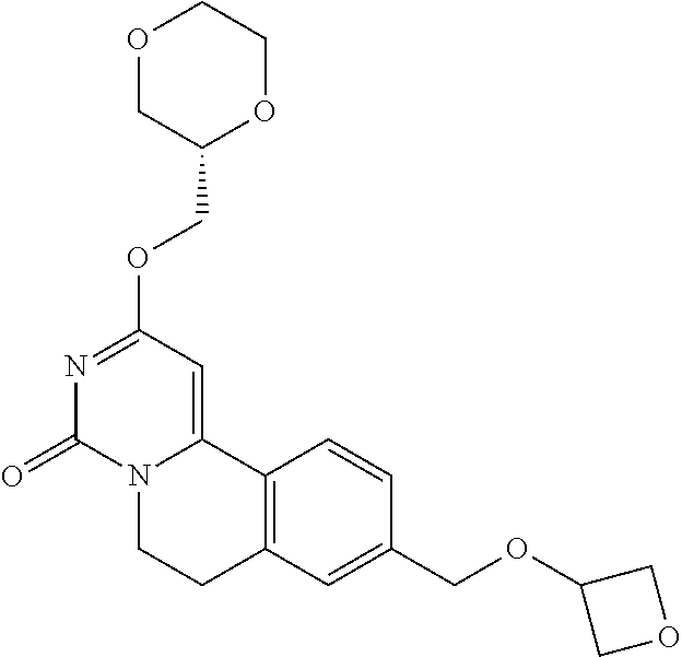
O1CC(COC2=NC(=O)N3C(=C2)C2=C(CC3)C=C(COC3COC3)C=C2)OCC1
